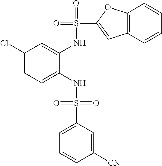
C1(Cl)=CC=C(NS(=O)(=O)C2=CC=CC([CN])=C2)C(NS(=O)(C2=CC3=C(O2)C=CC=C3)=O)=C1
